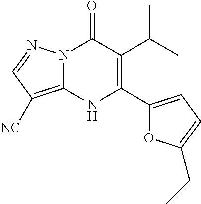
N12C(=C([NC])C=N1)NC(C1=CC=C(CC)O1)=C(C(C)C)C2=O
